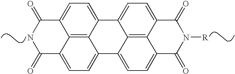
C12=CC=C3C4=C1C(=CC=C4C1=CC=C4C(=O)NC(=O)C5=CC=C3C1=C54)C(=O)N([R])C2=O
